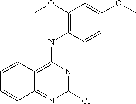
C1(OC)=C(NC2=C3C(=NC(Cl)=N2)C=CC=C3)C=CC(OC)=C1
